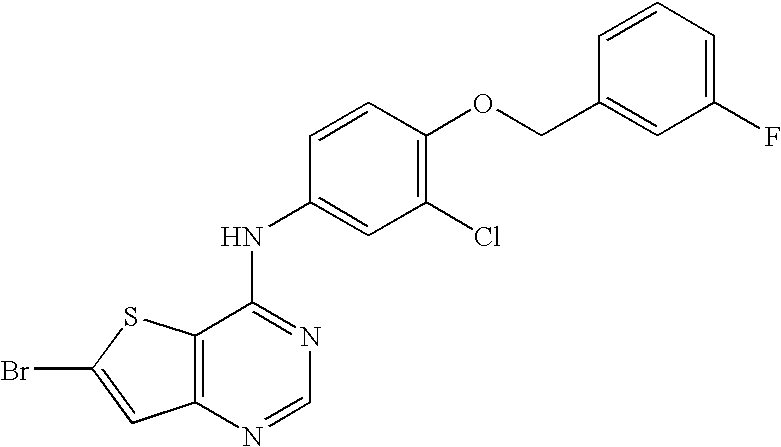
C12=C(SC(Br)=C1)C(NC1=CC(Cl)=C(OCC3=CC(F)=CC=C3)C=C1)=NC=N2
